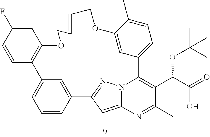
C1=CC2=CC(=C1)C1=C(C=C(F)C=C1)OCC=CCOC1=CC(=CC=C1C)C1=C(C(C(=O)O)OC(C)(C)C)C(C)=NC3=CC2=NN31
